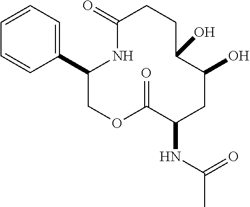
C1=CC=C(C2COC(=O)C(NC(C)=O)CC(O)C(O)CCC(=O)N2)C=C1
